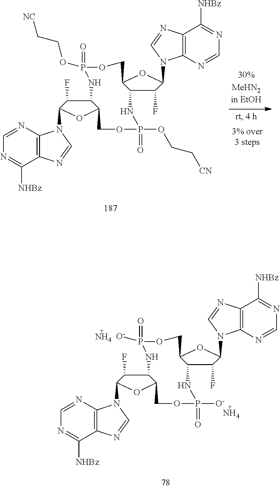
C1(F)C2C(OC1N1C3=C(N=C1)C([NHBz])=NC=N3)COP(OCC[NC])(=O)NC1C(F)C(N3C4=C(N=C3)C([NHBz])=NC=N4)OC1COP(=O)(OCC[CN])N2.C1(F)C2C(OC1N1C3=C(N=C1)C([NHBz])=NC=N3)COP([O-])(=O)NC1C(F)C(N3C4=C(N=C3)C([NHBz])=NC=N4)OC1COP(=O)([O-])N2.N.N
